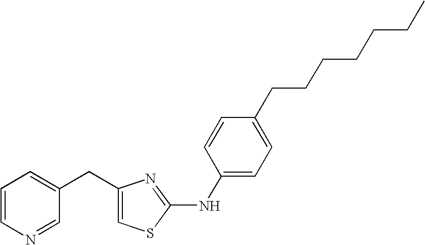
C1=C(CC2=CC=CN=C2)N=C(NC2=CC=C(CCCCCCC)C=C2)S1
